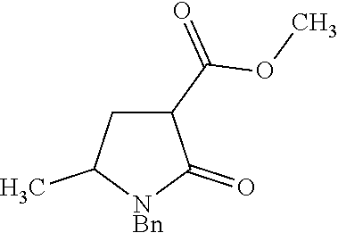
C1(C(OC)=O)CC(C)[NBn]C1=O
